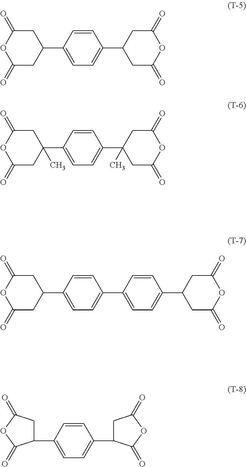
C1(=O)CC(C2=CC=C(C3CC(=O)OC(=O)C3)C=C2)CC(=O)O1.C1(=O)CC(C2=CC=C(C3(C)CC(=O)OC(=O)C3)C=C2)(C)CC(=O)O1.C1(=O)CC(C2=CC=C(C3=CC=C(C4CC(=O)OC(=O)C4)C=C3)C=C2)CC(=O)O1.C1(C2=CC=C(C3CC(=O)OC3=O)C=C2)CC(=O)OC1=O
